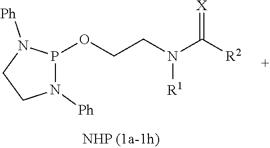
O(CCN(C([R2])=[X])[R1])P1N([Ph])CCN1[Ph]
